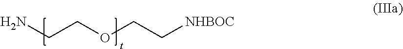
NCCOCC[NHBOC]
